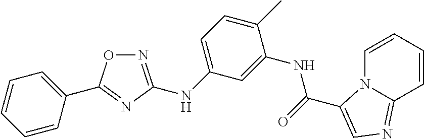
O1N=C(NC2=CC=C(C)C(NC(=O)C3=CN=C4N3C=CC=C4)=C2)N=C1C1=CC=CC=C1
